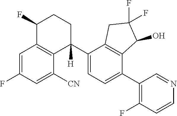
C1=C(F)C=C([CN])C2=C1C(F)CCC2(C1=CC=C(C2=C(F)C=CN=C2)C2=C1CC(F)(F)C2O)[H]
